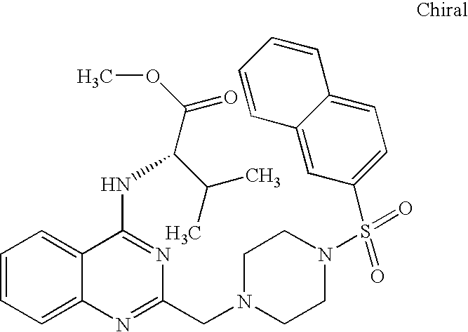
C1=CC=C2C(=C1)C(NC(C(OC)=O)C(C)C)=NC(CN1CCN(S(=O)(=O)C3=CC=C4C(=C3)C=CC=C4)CC1)=N2
